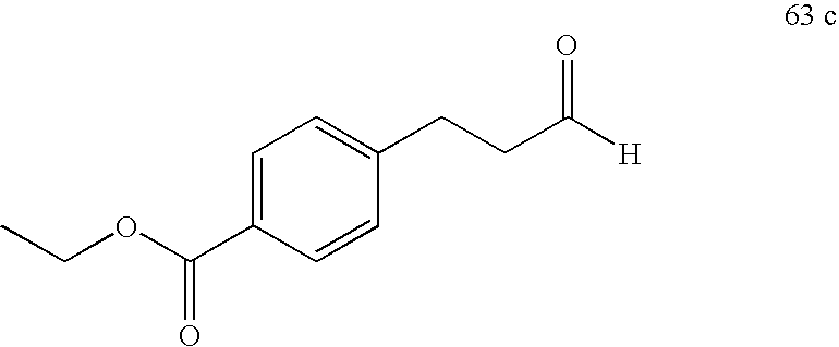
C1=C(C(OCC)=O)C=CC(CCC([H])=O)=C1
